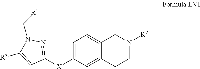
C1=C([X]C2=NN(C[R1])C([R3])=C2)C=C2C(=C1)CN([R2])CC2
